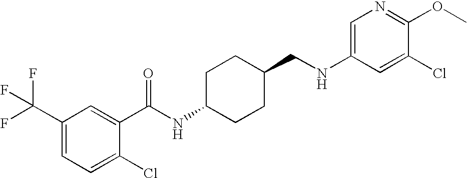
C1(NCC2CCC(NC(=O)C3=CC(C(F)(F)F)=CC=C3Cl)CC2)=CN=C(OC)C(Cl)=C1
